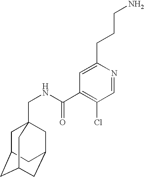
C1C2CC3CC(CC1(CNC(C1=C(Cl)C=NC(CCCN)=C1)=O)C3)C2
